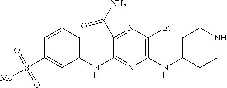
N(C1=C([Et])N=C(C(N)=O)C(NC2=CC=CC(S([Me])(=O)=O)=C2)=N1)C1CCNCC1
